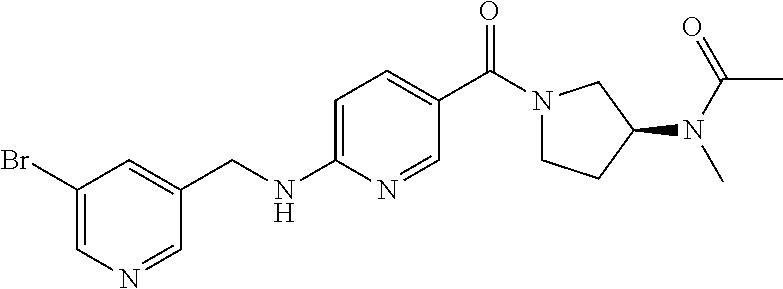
C1(Br)=CN=CC(CNC2=CC=C(C(N3CCC(N(C(=O)C)C)C3)=O)C=N2)=C1
